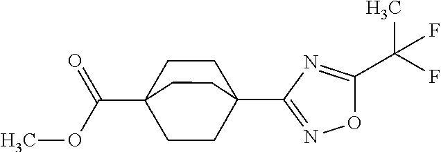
C1CC2(C3=NOC(C(F)(C)F)=N3)CCC1(C(OC)=O)CC2
